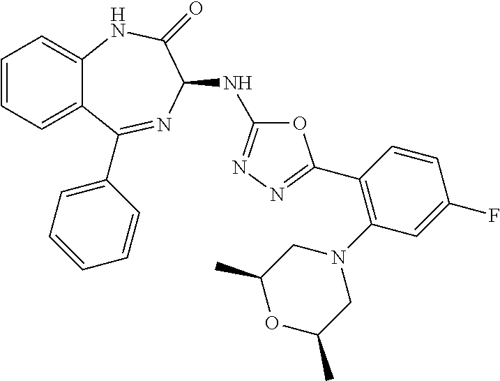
C1=CC=C2C(=C1)NC(=O)C(NC1=NN=C(C3=C(N4CC(C)OC(C)C4)C=C(F)C=C3)O1)N=C2C1=CC=CC=C1
